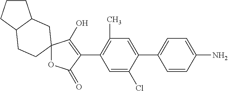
C1=C(Cl)C(C2=CC=C(N)C=C2)=CC(C)=C1C1=C(O)C2(OC1=O)CCC1CCCC1C2
